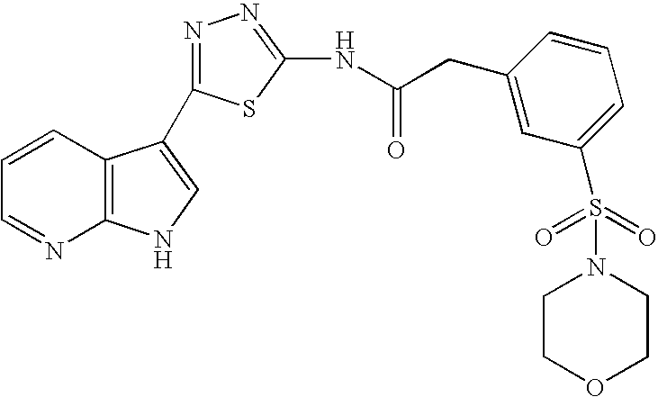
C1=CC2=C(N=C1)NC=C2C1=NN=C(NC(CC2=CC(S(N3CCOCC3)(=O)=O)=CC=C2)=O)S1
